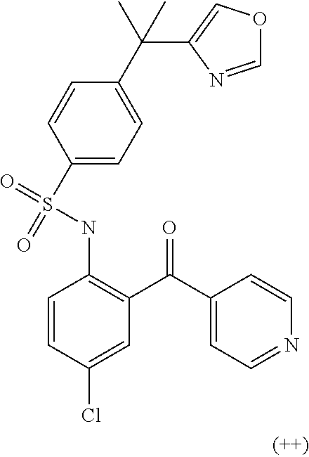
N(C1=C(C(C2=CC=NC=C2)=O)C=C(Cl)C=C1)S(=O)(C1=CC=C(C(C2=COC=N2)(C)C)C=C1)=O
